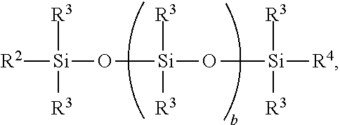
[R2][Si](O[Si](O[Si]([R4])([R3])[R3])([R3])[R3])([R3])[R3]
